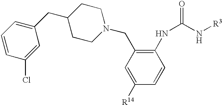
C1=C([R14])C=CC(NC(=O)N[R3])=C1CN1CCC(CC2=CC=CC(Cl)=C2)CC1
